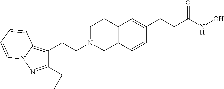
C12=C(C=CC(CCC(NO)=O)=C1)CN(CCC1=C3N(N=C1CC)C=CC=C3)CC2
